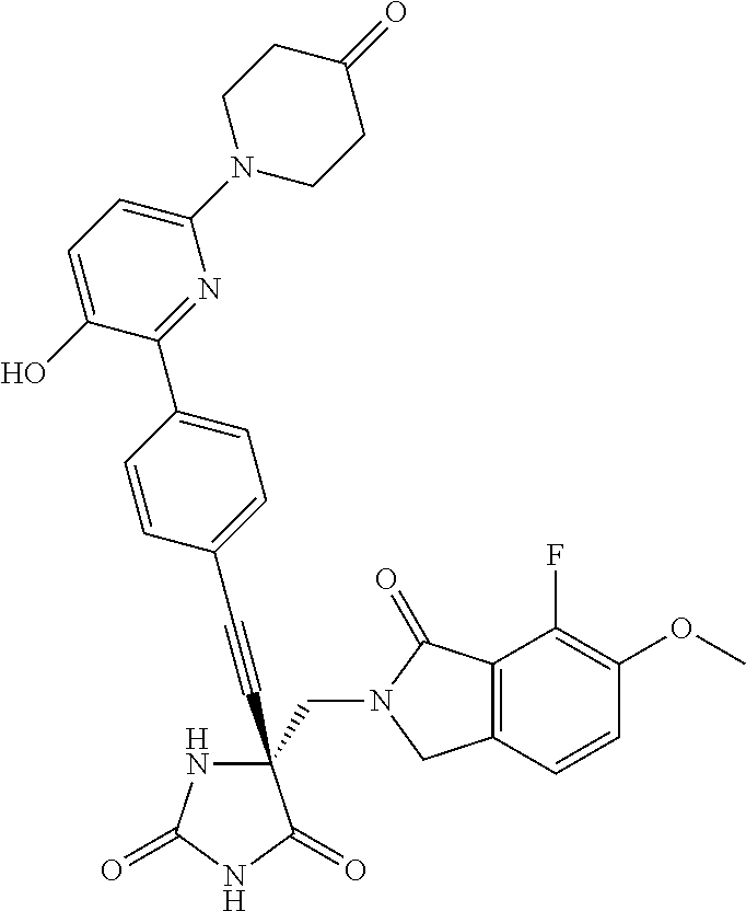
C(#CC1(CN2C(=O)C3=C(C2)C=CC(OC)=C3F)NC(=O)NC1=O)C1=CC=C(C2=NC(N3CCC(=O)CC3)=CC=C2O)C=C1
